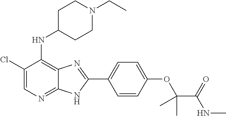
C1(Cl)=CN=C2C(=C1NC1CCN(CC)CC1)N=C(C1=CC=C(OC(C(NC)=O)(C)C)C=C1)N2
